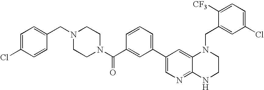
C1(C2=CC=CC(C(N3CCN(CC4=CC=C(Cl)C=C4)CC3)=O)=C2)=CN=C2C(=C1)N(CC1=CC(Cl)=CC=C1[CF3])CCN2
